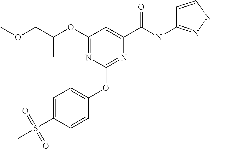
C(C)(COC)OC1=NC(OC2=CC=C(S(C)(=O)=O)C=C2)=NC(C(NC2=NN(C)C=C2)=O)=C1
